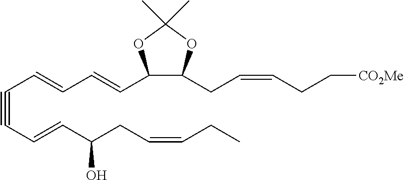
C(#CC=CC(CC=CCC)O)C=CC=CC1C(CC=CCC[CO2Me])OC(C)(C)O1
